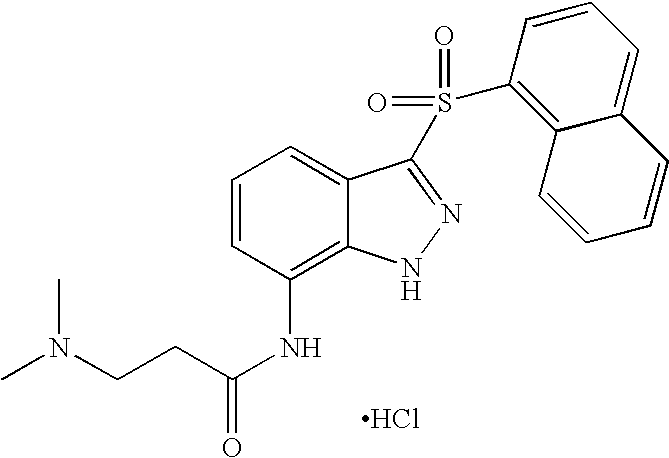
C1=CC(NC(CCN(C)C)=O)=C2C(=C1)C(S(=O)(=O)C1=C3C(=CC=C1)C=CC=C3)=NN2.Cl
